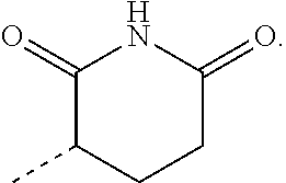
C1(=O)C(C)CCC(=O)N1
